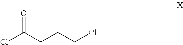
O=C(CCCCl)Cl
